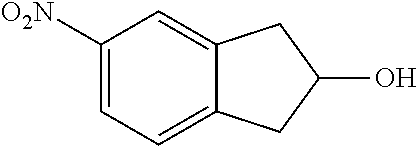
C1([O2N])=CC=C2C(=C1)CC(O)C2
